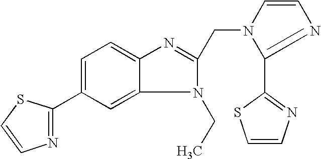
C1=C(C2=NC=CS2)C=C2C(=C1)N=C(CN1C(C3=NC=CS3)=NC=C1)N2CC
